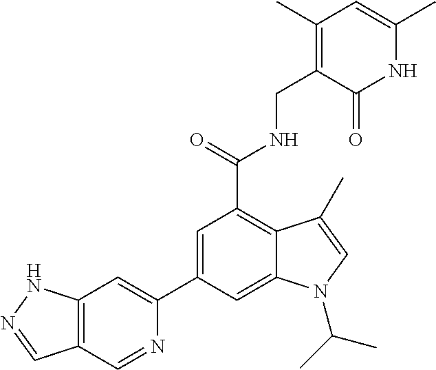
N1C(C)=CC(C)=C(CNC(C2=C3C(=CC(C4=CC5=C(C=N4)C=NN5)=C2)N(C(C)C)C=C3C)=O)C1=O
